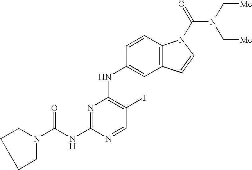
C1CCN(C(NC2=NC(NC3=CC4=C(C=C3)N(C(=O)N(C[Me])C[Me])C=C4)=C(I)C=N2)=O)C1
